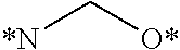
C([*N])[O*]
